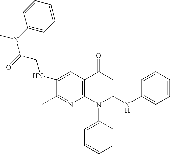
C1(C)=NC2=C(C=C1NCC(N(C)C1=CC=CC=C1)=O)C(=O)C=C(NC1=CC=CC=C1)N2C1=CC=CC=C1
